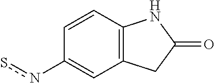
C1(ns)=CC2=C(C=C1)NC(=O)C2
